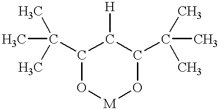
CC(C1C([H])C(C(C)(C)C)O[M]O1)(C)C
